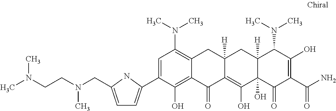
C1=C(C2=CC=C(CN(CCN(C)C)C)N2)C(O)=C2C(=C1N(C)C)CC1([H])C(=C(O)C3(O)C([H])(C1)C(N(C)C)C(O)=C(C(N)=O)C3=O)C2=O
